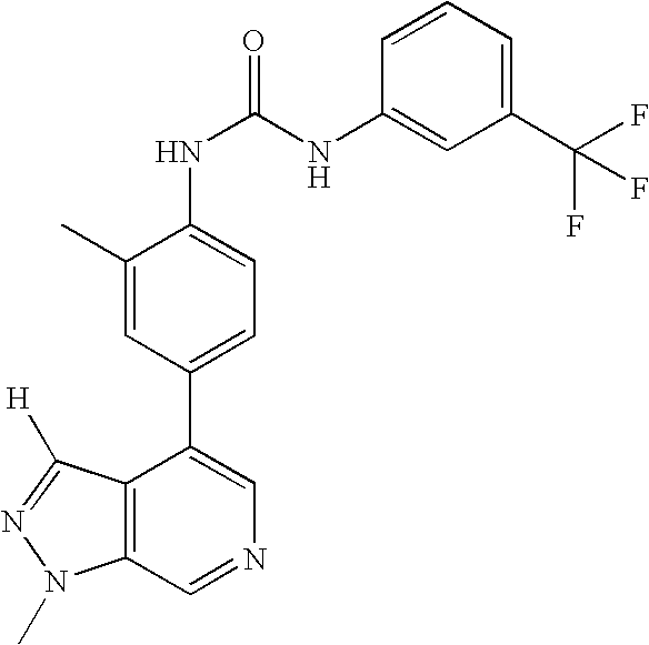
C12=C(C=NC=C1C1=CC=C(NC(NC3=CC(C(F)(F)F)=CC=C3)=O)C(C)=C1)N(C)N=C2[H]
